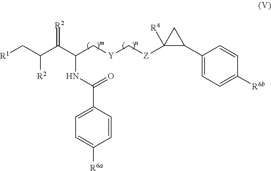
[R1]CC(C(C(C[Y]C[Z]C1([R4])C(C2=CC=C([R6b])C=C2)C1)NC(C1=CC=C([R6a])C=C1)=O)=[R2])[R2]
